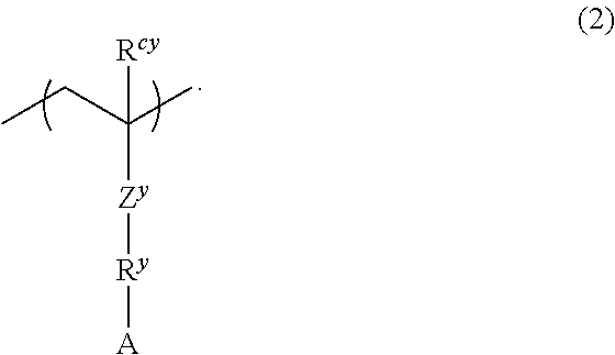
CCC(C)([Rcy])[Zy][Ry][A]
